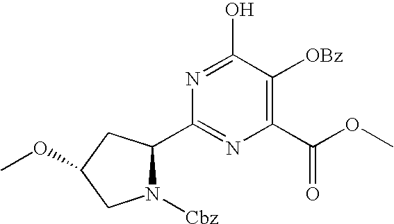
N1([Cbz])C(C2=NC(C(OC)=O)=C([OBz])C(O)=N2)CC(OC)C1
